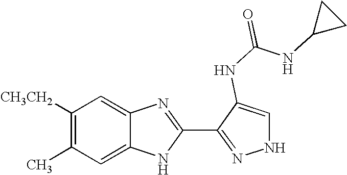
C1=C2C(=CC([CH3CH2])=C1C)N=C(C1=NNC=C1NC(NC1CC1)=O)N2
